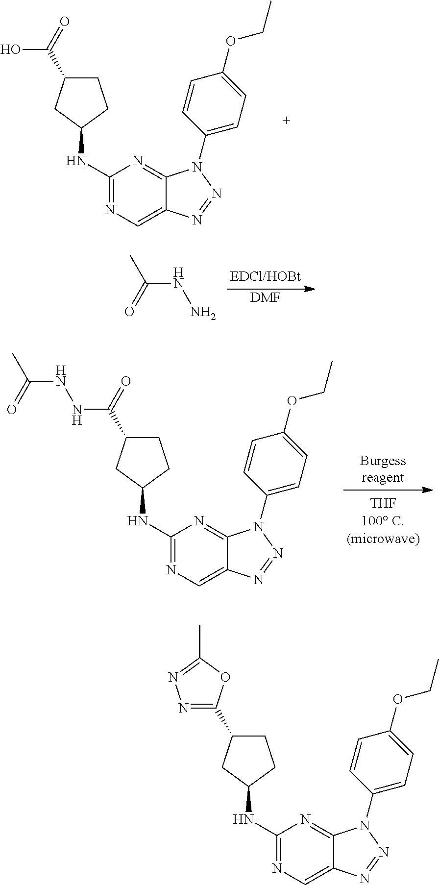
C1(NC2CC(C(=O)O)CC2)=NC=C2C(=N1)N(C1=CC=C(OCC)C=C1)N=N2.[DMF].C(NN)(C)=O.C1(NC2CC(C(=O)NNC(C)=O)CC2)=NC=C2C(=N1)N(C1=CC=C(OCC)C=C1)N=N2.C1(NC2CC(C3=NN=C(C)O3)CC2)=NC=C2C(=N1)N(C1=CC=C(OCC)C=C1)N=N2
